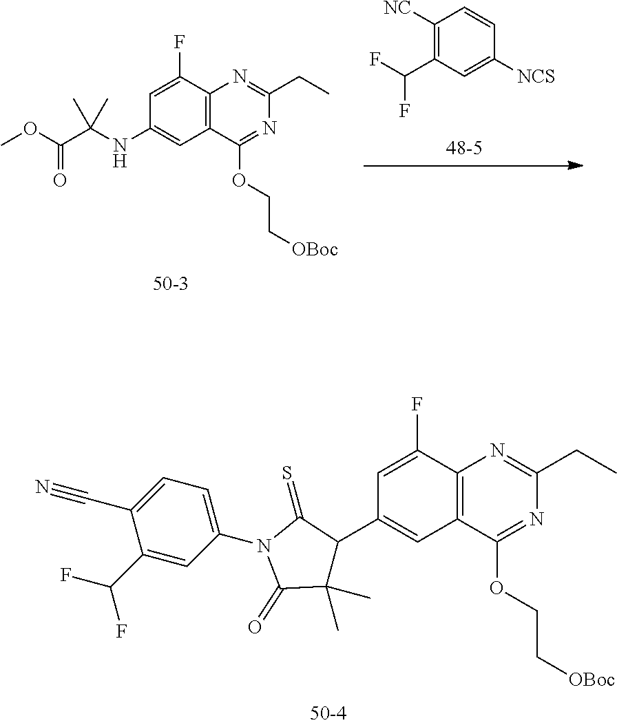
C1=C(F)C2=C(C=C1C1C(C)(C)C(=O)N(C3=CC=C(C#N)C(C(F)F)=C3)C1=S)C(OCC[OBoc])=NC(CC)=N2.C1=C(F)C2=C(C=C1NC(C(OC)=O)(C)C)C(OCC[OBoc])=NC(CC)=N2.C1([NC])=C(C(F)F)C=C([NCS])C=C1
